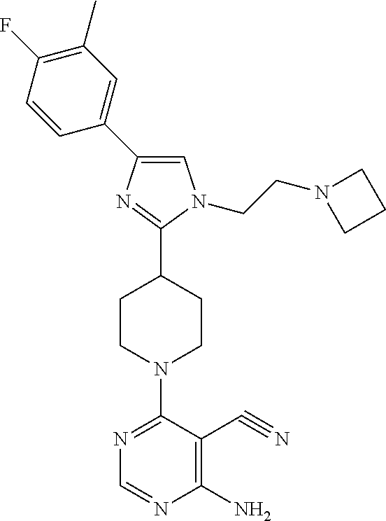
N1=C(N2CCC(C3=NC(C4=CC(C)=C(F)C=C4)=CN3CCN3CCC3)CC2)C(C#N)=C(N)N=C1
